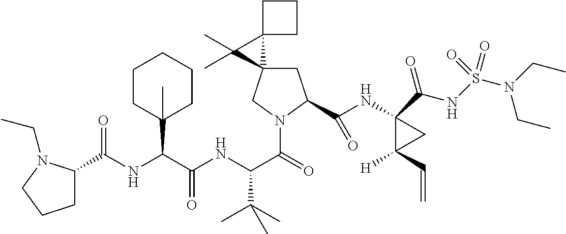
C1C2(CN(C(=O)C(NC(C(NC(=O)C3CCCN3CC)C3(C)CCCCC3)=O)C(C)(C)C)C1C(NC1(C(NS(N(CC)CC)(=O)=O)=O)C([H])(C=C)C1)=O)C1(C2(C)C)CCC1
